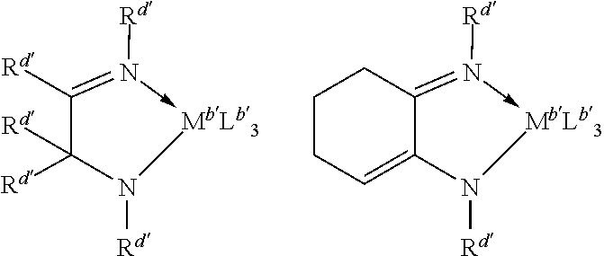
C1([Rd])([Rd])N([Rd])[MbLb3]-N([Rd])=C1[Rd].C12=CCCCC1=N([Rd])->[MbLb3]N2[Rd]
